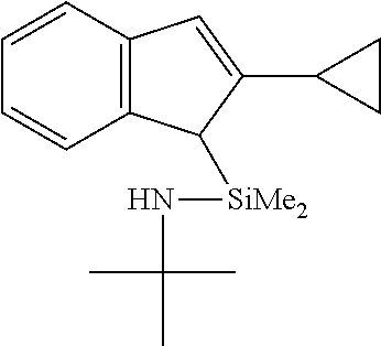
C12=C(C=CC=C1)C=C(C1CC1)C2[SiMe2]NC(C)(C)C
